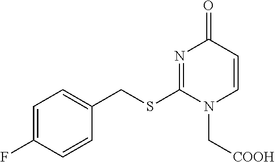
C1=C(F)C=CC(CSC2=NC(=O)C=CN2C[COOH])=C1
